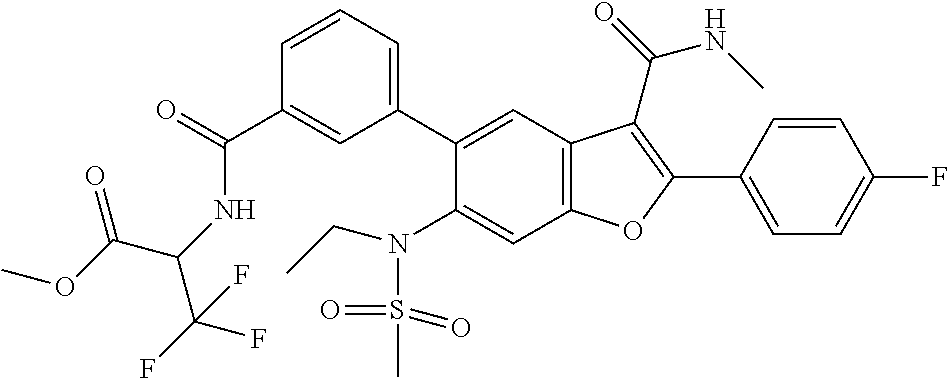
C1=CC=C(C2=CC3=C(C=C2N(S(=O)(=O)C)CC)OC(C2=CC=C(F)C=C2)=C3C(=O)NC)C=C1C(=O)NC(C(F)(F)F)C(OC)=O
